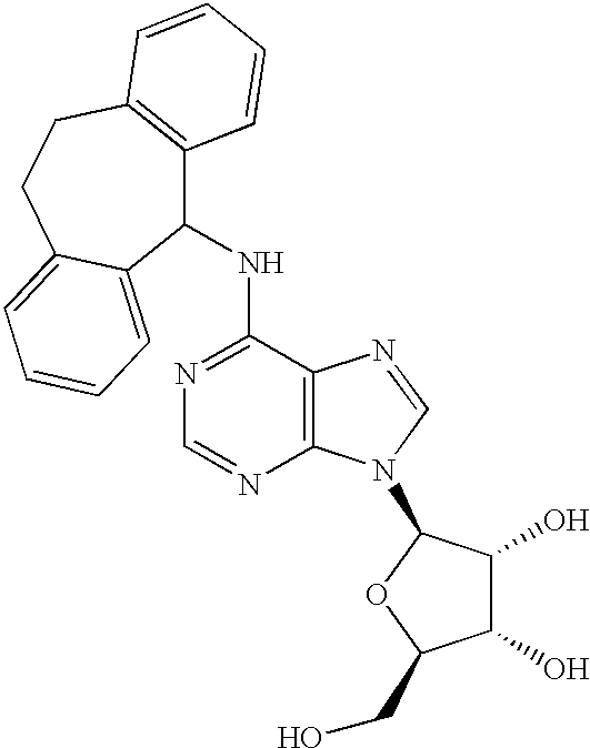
C1(NC2C3=C(CCC4=CC=CC=C24)C=CC=C3)=NC=NC2=C1N=CN2C1C(O)C(O)C(CO)O1
